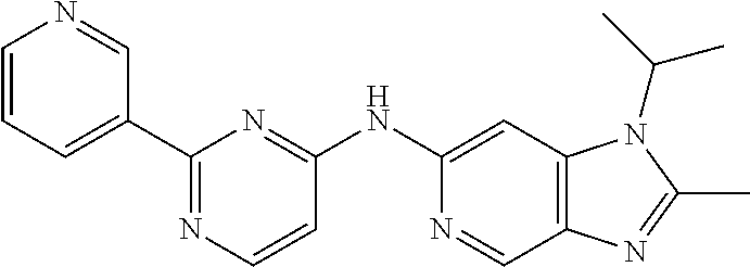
C1(NC2=CC3=C(C=N2)N=C(C)N3C(C)C)=NC(C2=CC=CN=C2)=NC=C1
